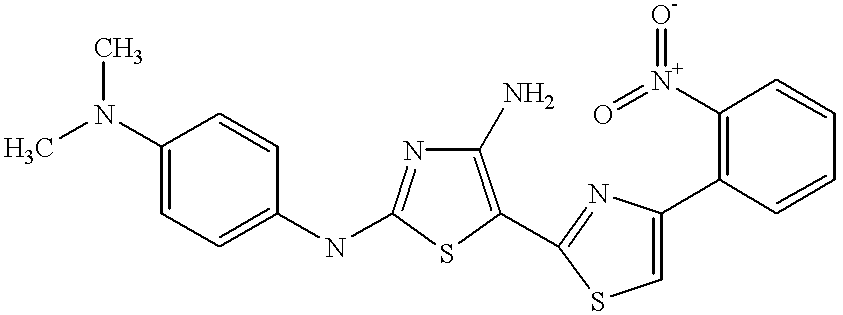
C1(N)=C(C2=NC(C3=C([N+](=O)=[O-])C=CC=C3)=CS2)SC(NC2=CC=C(N(C)C)C=C2)=N1
